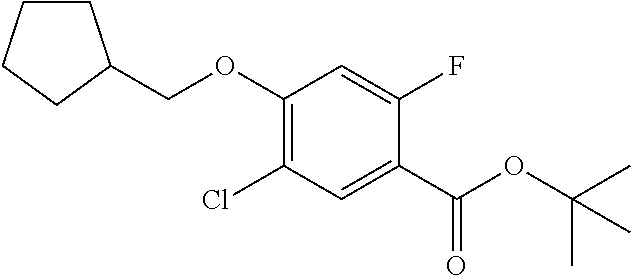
C1(OCC2CCCC2)=C(Cl)C=C(C(OC(C)(C)C)=O)C(F)=C1
